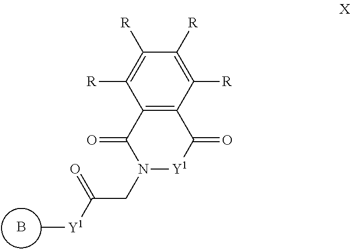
B.C[Y1]C(CN1[Y1]C(=O)C2=C(C1=O)C([R])=C([R])C([R])=C2[R])=O
